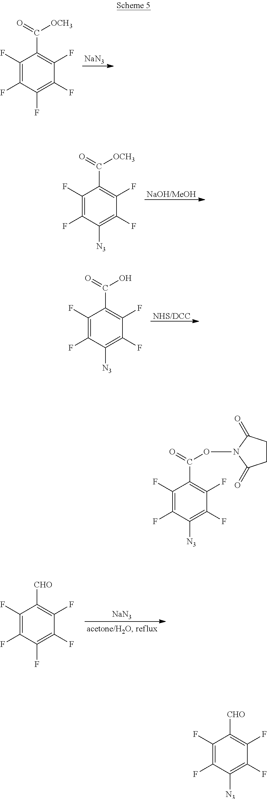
C1(F)=C(F)C(F)=C(F)C(F)=C1C(=O)[OCH3].[NaN3].C1(F)=C(F)C([N3])=C(F)C(F)=C1C(=O)[OCH3].[NaOH/MeOH].C1(F)=C(F)C([N3])=C(F)C(F)=C1C(=O)O.[NHS/DCC].C1(F)=C(F)C(F)=C(F)C(F)=C1[CHO].[NaN3].C1(F)=C(F)C([N3])=C(F)C(F)=C1C(=O)ON1C(=O)CCC1=O.C1(F)=C(F)C([N3])=C(F)C(F)=C1[CHO]
